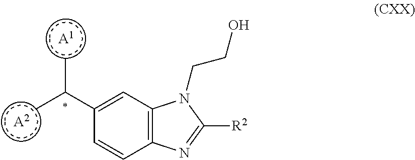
[A1].[A2].C12=C(C=C(C(C)C)C=C1)N(CCO)C([R2])=N2
